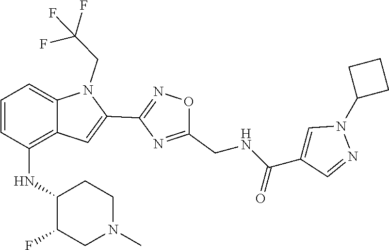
C12=C(NC3C(F)CN(C)CC3)C=CC=C1N(CC(F)(F)F)C(C1=NOC(CNC(C3=CN(C4CCC4)N=C3)=O)=N1)=C2
